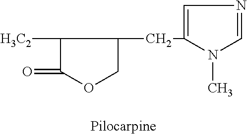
C1([H3C2])C(=O)OCC1CC1=CN=CN1C
